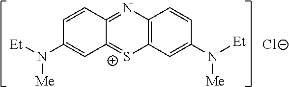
C1=CC2=NC3=C([S+]=C2C=C1N([Et])[Me])C=C(N([Et])[Me])C=C3.[Cl-]
